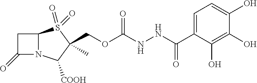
C1C(=O)N2C1S(=O)(=O)C(C)(COC(NNC(C1=CC=C(O)C(O)=C1O)=O)=O)C2[COOH]
